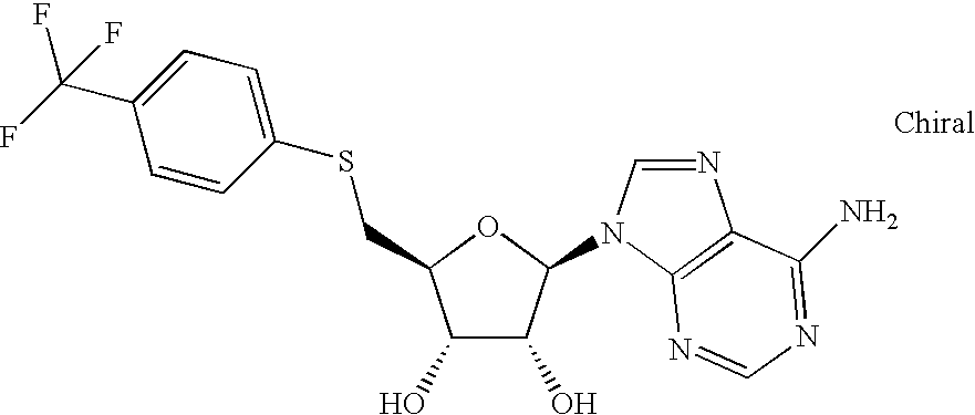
C1(O)C(O)C(N2C=NC3=C2N=CN=C3N)OC1CSC1=CC=C(C(F)(F)F)C=C1
